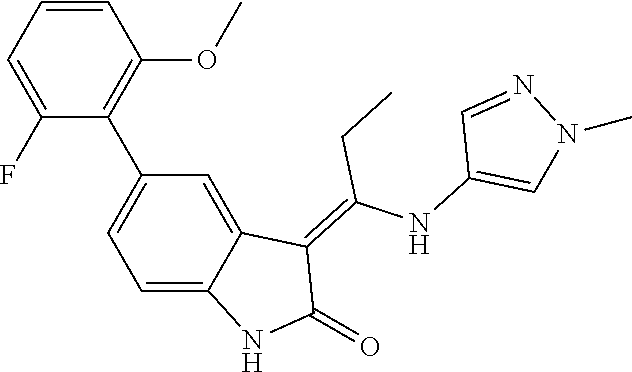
C1=CC=C(F)C(C2=CC=C3C(=C2)C(=C(NC2=CN(C)N=C2)CC)C(=O)N3)=C1OC
